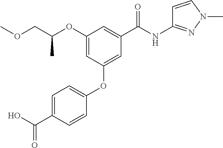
C1=CC(OC2=CC(C(NC3=NN(C)C=C3)=O)=CC(OC(COC)C)=C2)=CC=C1C(O)=O
